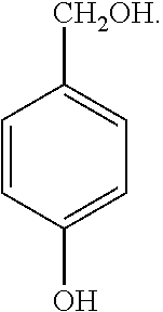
C1=CC(O)=CC=C1[CH2OH]
